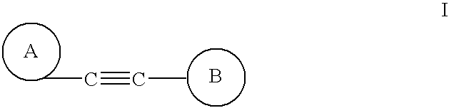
B.[A].CC#CC
